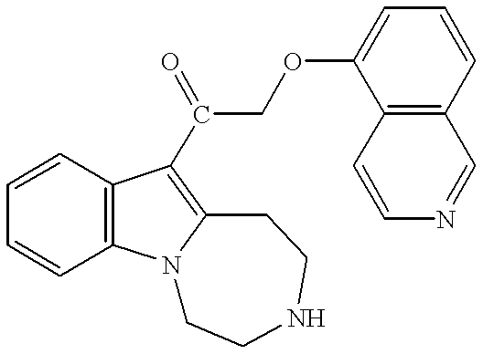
C1=CC=CC2=C1C(C(COC1=CC=CC3=C1C=CN=C3)=O)=C1N2CCNCC1
